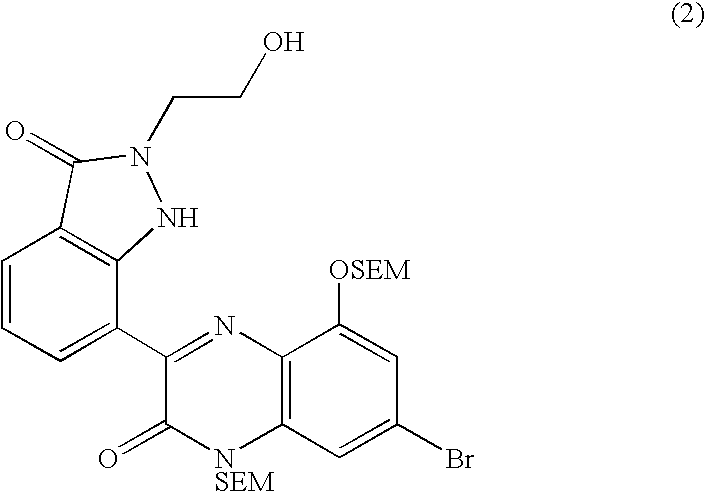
C1=CC=C(C2=NC3=C([NSEM]C2=O)C=C(Br)C=C3[OSEM])C2=C1C(=O)N(CCO)N2
